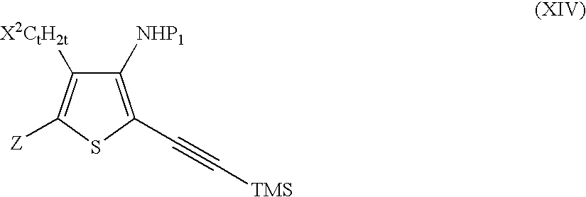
C1([NHP1])=C(C#C[TMS])SC([Z])=C1[X2CtH2t]
